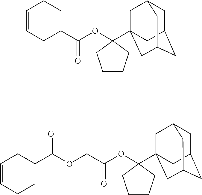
C1(C(OC2(C34CC5CC(CC(C3)C5)C4)CCCC2)=O)CCC=CC1.C(C(OC1(C23CC4CC(CC(C2)C4)C3)CCCC1)=O)OC(=O)C1CC=CCC1
